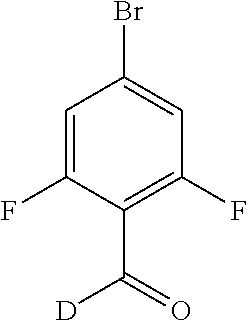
C1=C(F)C(C(=O)[D])=C(F)C=C1Br
